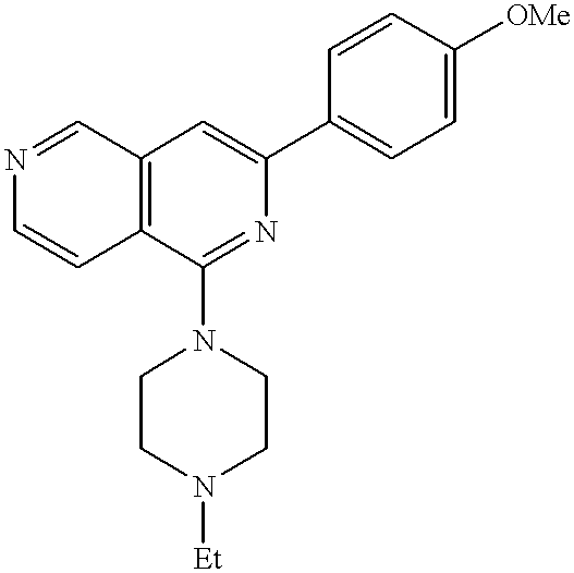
N1=CC2=C(C=C1)C(N1CCN([Et])CC1)=NC(C1=CC=C([OMe])C=C1)=C2
